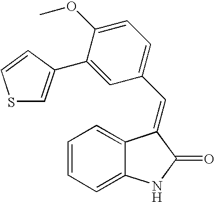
C1=CC=C2C(=C1)C(=CC1=CC=C(OC)C(C3=CSC=C3)=C1)C(=O)N2
